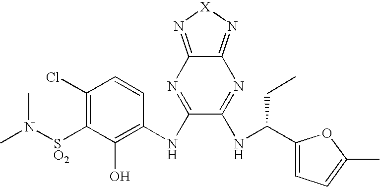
C1(Cl)=C([SO2]N(C)C)C(O)=C(NC2=NC3=N[X]N=C3N=C2NC(C2=CC=C(C)O2)CC)C=C1
